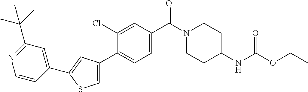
N1(C(C2=CC=C(C3=CSC(C4=CC(C(C)(C)C)=NC=C4)=C3)C(Cl)=C2)=O)CCC(NC(OCC)=O)CC1
